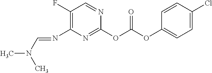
C1(F)=C(N=CN(C)C)N=C(OC(OC2=CC=C(Cl)C=C2)=O)N=C1
